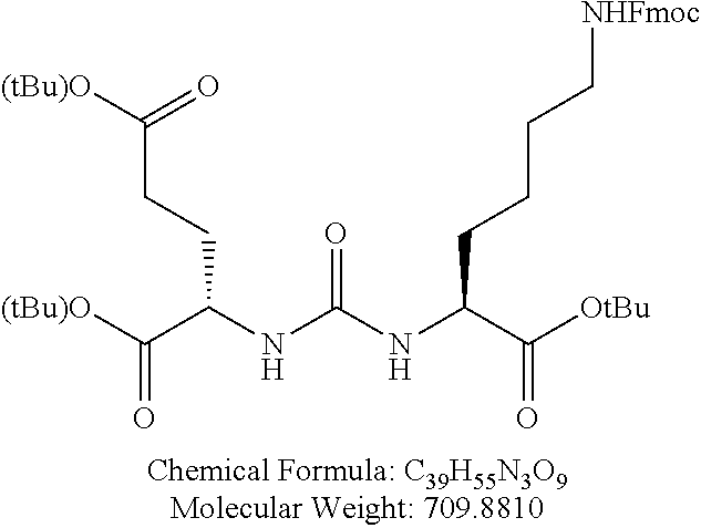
C(C(=O)[OtBu])(NC(=O)NC(CCC([(tBu)O])=O)C([(tBu)O])=O)CCCC[NHFmoc]
